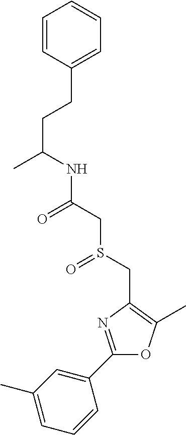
CC(CCC1=CC=CC=C1)NC(CS(CC1=C(C)OC(C2=CC(C)=CC=C2)=N1)=O)=O
